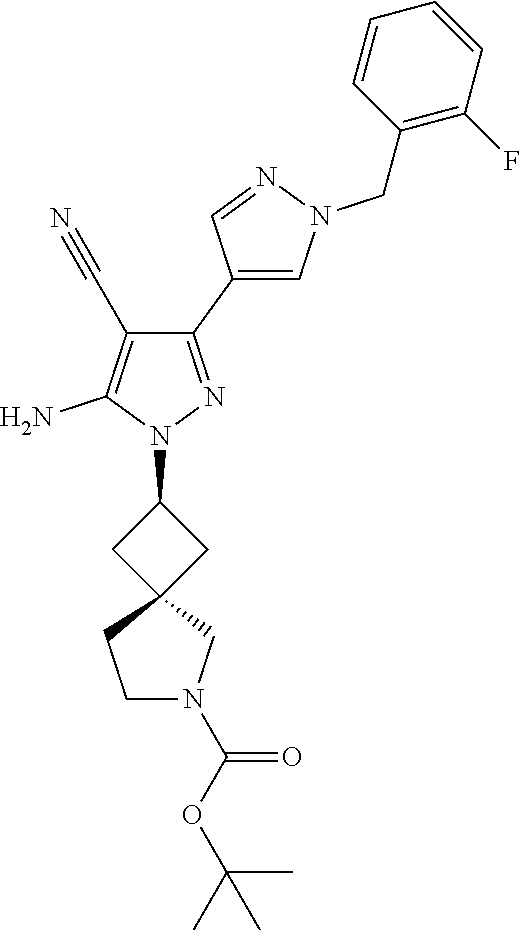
C1(C2=CN(CC3=C(F)C=CC=C3)N=C2)=NN(C2CC3(C2)CCN(C(OC(C)(C)C)=O)C3)C(N)=C1C#N
